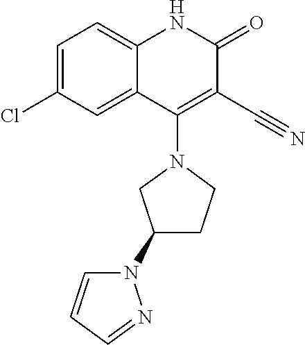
C1=C(Cl)C=C2C(=C1)NC(=O)C(C#N)=C2N1CC(N2C=CC=N2)CC1
